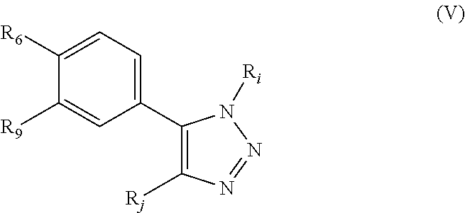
C1(C2=CC=C([R6])C([R9])=C2)=C([Rj])N=NN1[Ri]
